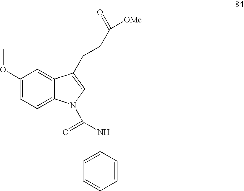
C1(OC)=CC=C2C(=C1)C(CCC([OMe])=O)=CN2C(NC1=CC=CC=C1)=O
